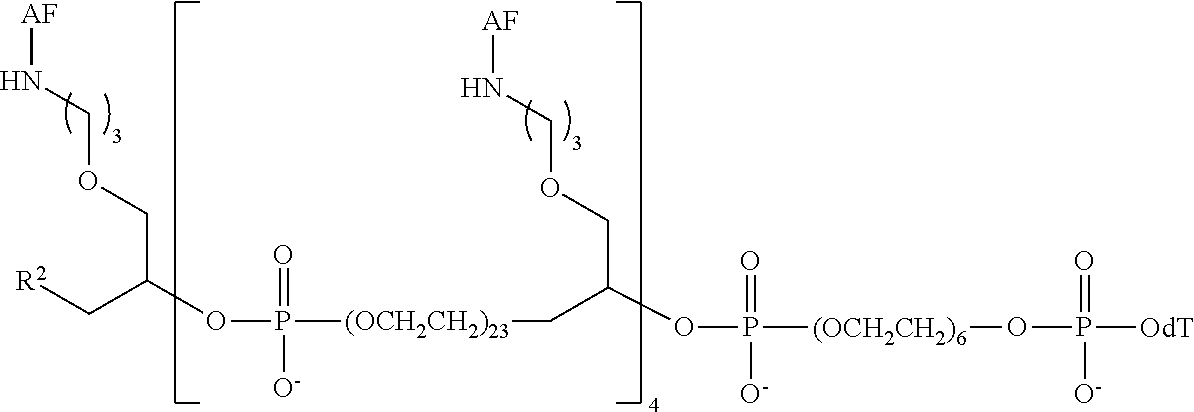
[R2]CC(OP([(OCH2CH2)23]CC(OP([(OCH2CH2)6]OP([OdT])(=O)[O-])(=O)[O-])COCN[AF])(=O)[O-])COCN[AF]
